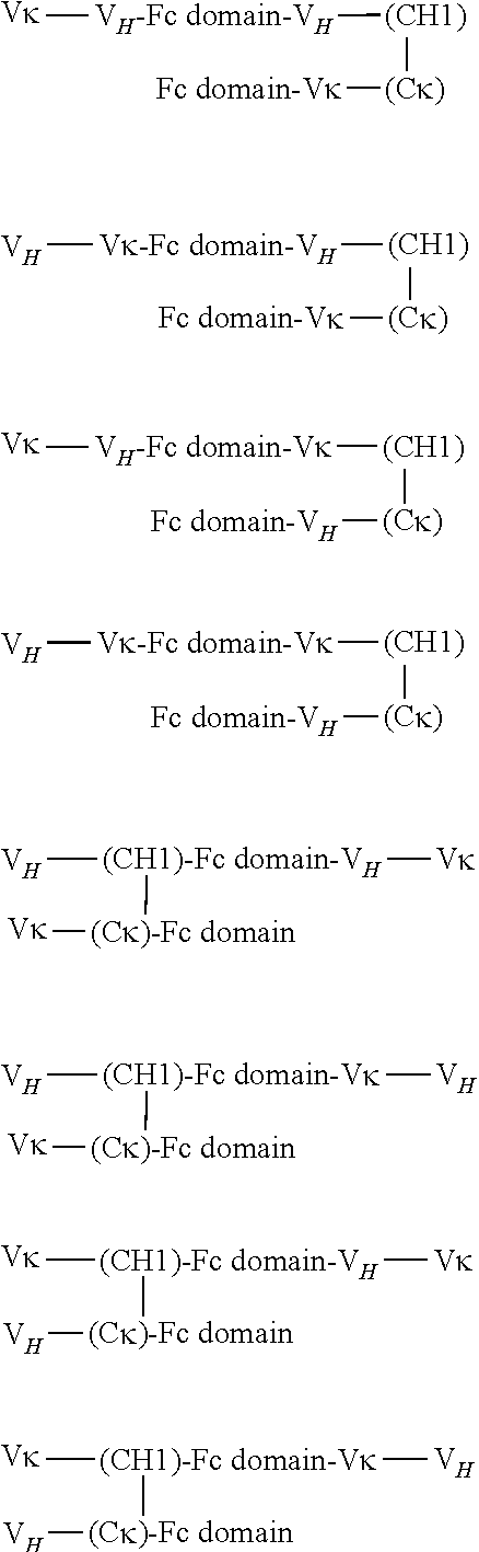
[VH-Fc domain-VH]([(CH1)][(Ck)][Fc domain-Vk])[Vk].[Vk-Fc domain-VH]([(CH1)][(Ck)][Fc domain-Vk])[V].[VH-Fc domain-Vk]([(CH1)][(Ck)][Fc domain-VH])[Vk].[Vk-Fc domain-Vk]([(CH1)][(Ck)][Fc domain-VH])[V].[V][(CH1)-Fc domain-VH]([Vk])[(Ck)-Fc domain][Vk].[V][(CH1)-Fc domain-Vk]([V])[(Ck)-Fc domain][Vk].[Vk][(CH1)-Fc domain-VH]([Vk])[(Ck)-Fc domain][V].[Vk][(CH1)-Fc domain-Vk]([V])[(Ck)-Fc domain][V]
